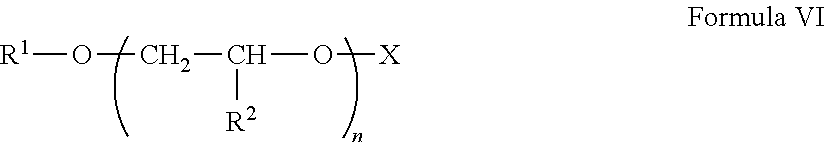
[R1]OCC(O[X])[R2]
